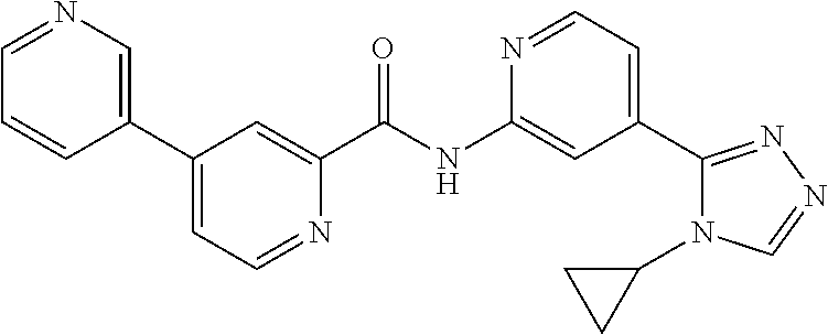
C1(C2=CC=NC(C(NC3=CC(C4=NN=CN4C4CC4)=CC=N3)=O)=C2)=CN=CC=C1
